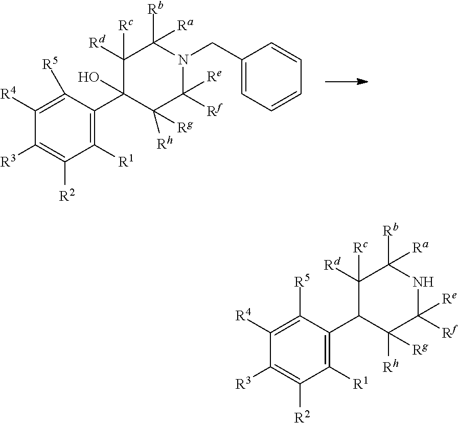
C1([R5])=C([R4])C([R3])=C([R2])C([R1])=C1C1C([Rh])([Rg])C([Re])([Rf])NC([Rb])([Ra])C1([Rd])[Rc].C1([R5])=C([R4])C([R3])=C([R2])C([R1])=C1C1(O)C([Rh])([Rg])C([Re])([Rf])N(CC2=CC=CC=C2)C([Rb])([Ra])C1([Rd])[Rc]
